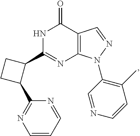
N1C(C2CCC2C2=NC=CC=N2)=NC2=C(C1=O)C=NN2C1=C(C)C=CN=C1
